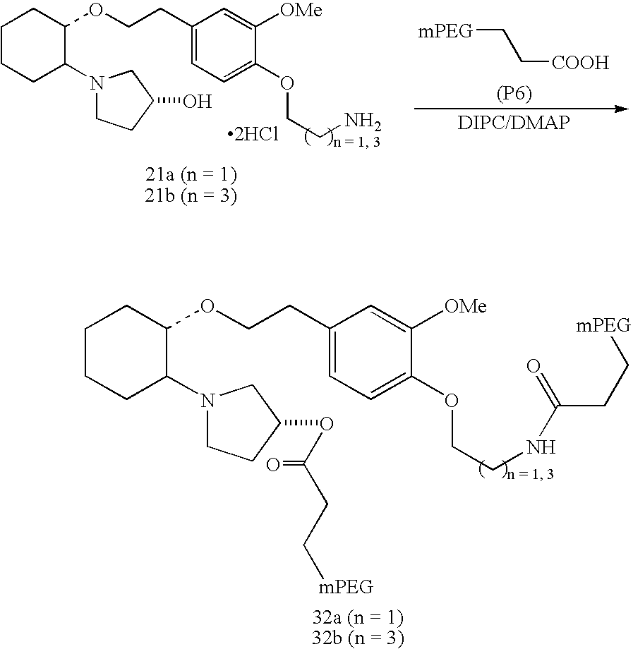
C1(CCOC2CCCCC2N2CCC(O)C2)=CC=C(OCCN)C([OMe])=C1.[2HCl].[mPEG]CC[COOH].[(P6)].[DIPC/DMAP].C1(CCOC2CCCCC2N2CCC(OC(CC[mPEG])=O)C2)=CC=C(OCCNC(=O)CC[mPEG])C([OMe])=C1
